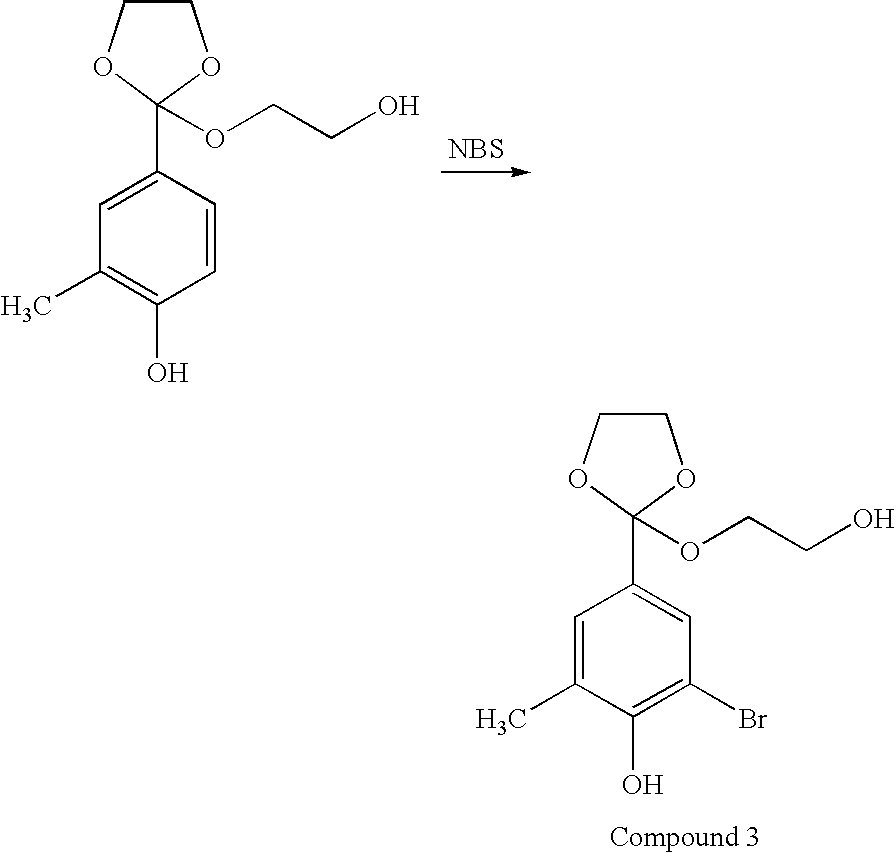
C1=CC(C2(OCCO)OCCO2)=CC(C)=C1O.[NBS].C1(Br)=C(O)C(C)=CC(C2(OCCO)OCCO2)=C1
